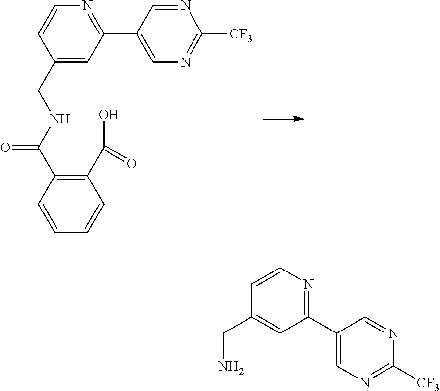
C1(C(=O)O)=C(C(NCC2=CC(C3=CN=C([CF3])N=C3)=NC=C2)=O)C=CC=C1.C1=CC(CN)=CC(C2=CN=C([CF3])N=C2)=N1
